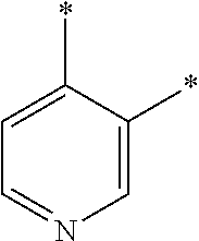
C1=C(*)C(*)=CC=N1
